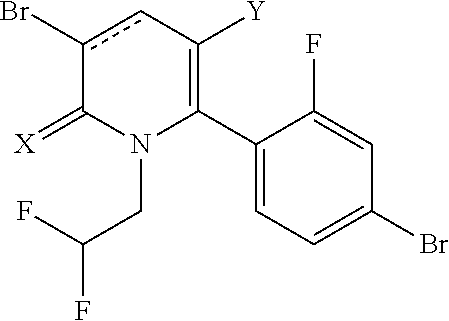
C1(C2=C([Y])cc(Br)C(=[X])N2CC(F)F)=CC=C(Br)C=C1F
